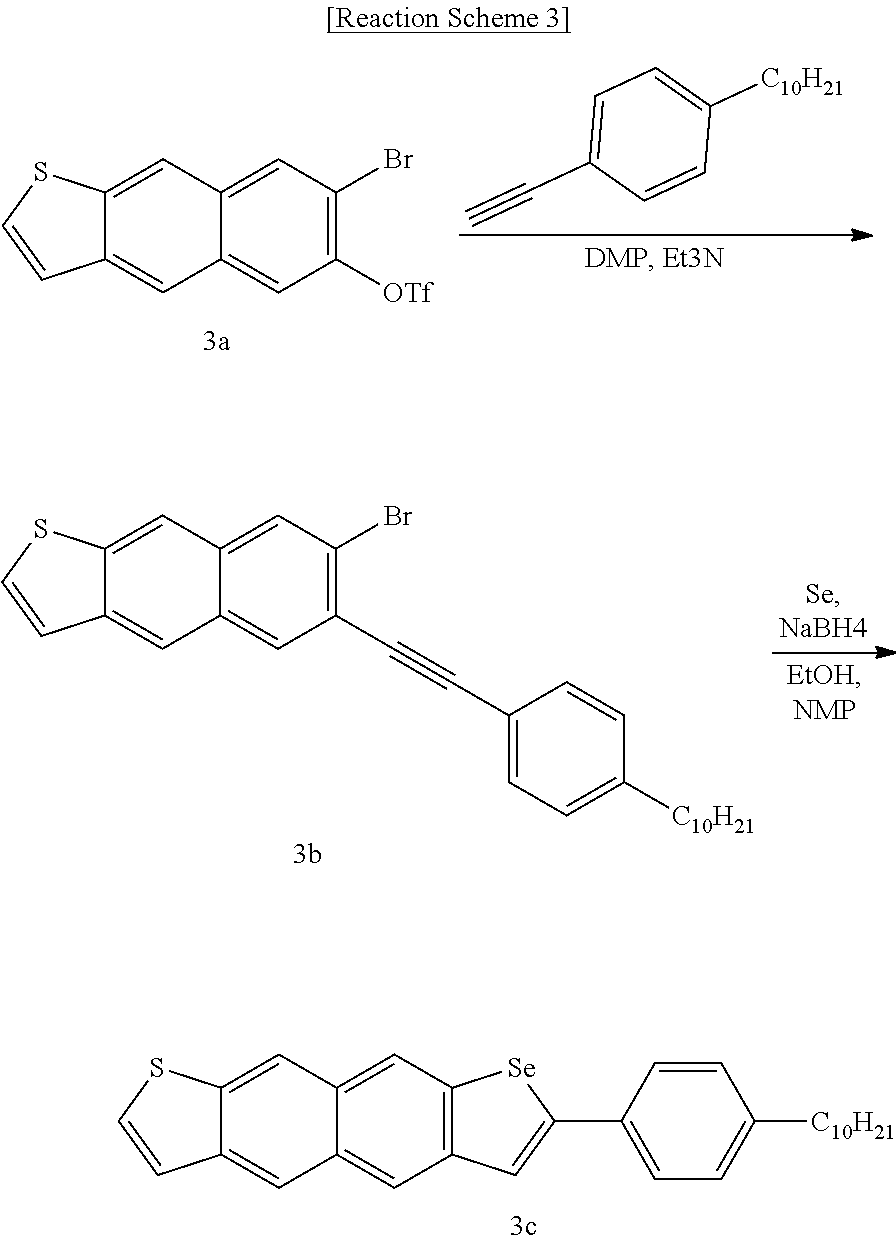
C12=CC3=CC4=C(C=C3C=C1C=CS2)C=C(C1=CC=C([C10H21])C=C1)[Se]4.C12=CC3=CC(Br)=C([OTf])C=C3C=C1C=CS2.C1=C(C#C)C=CC([C10H21])=C1.C12=CC3=CC(Br)=C(C#CC4=CC=C([C10H21])C=C4)C=C3C=C1C=CS2
